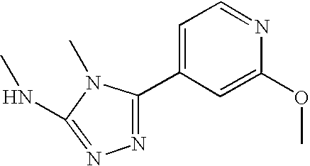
C1=C(OC)N=CC=C1C1=NN=C(NC)N1C
